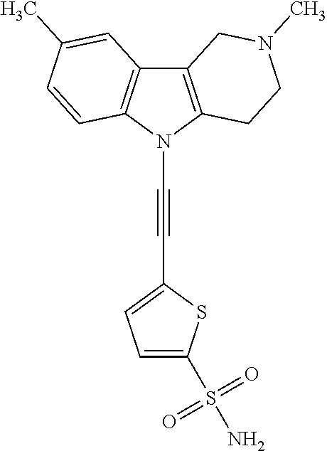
C12=C(N(C#CC3=CC=C(S(N)(=O)=O)S3)C3=C1C=C(C)C=C3)CCN(C)C2
